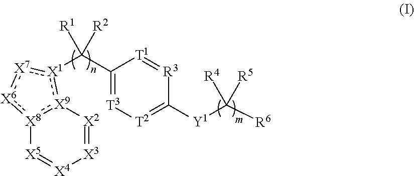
[X3]1=[X2][X9]2:[X8](:[X6]:[X7]:[X1]:2C(C2=[T3][T2]=C([Y1]C([R6])([R5])[R4])[R3]=[T1]2)([R2])[R1])[X5]=[X4]1
